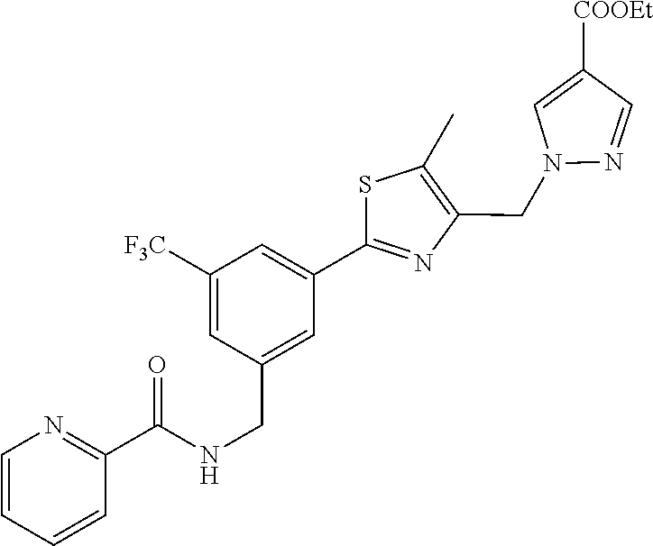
N1(CC2=C(C)SC(C3=CC([F3C])=CC(CNC(C4=NC=CC=C4)=O)=C3)=N2)N=CC([COOEt])=C1
